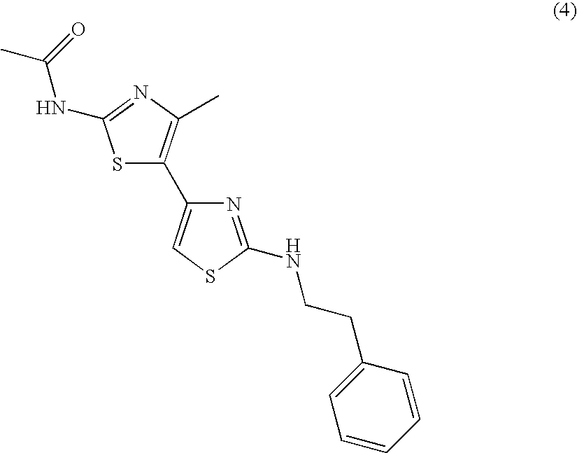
S1C(C2=CSC(NCCC3=CC=CC=C3)=N2)=C(C)N=C1NC(C)=O
